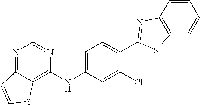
C1=C(NC2=C3C(=NC=N2)C=CS3)C=C(Cl)C(C2=NC3=C(C=CC=C3)S2)=C1
